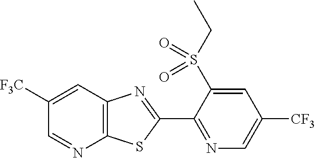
C1([F3C])=CC2=C(N=C1)SC(C1=NC=C([CF3])C=C1S(CC)(=O)=O)=N2
